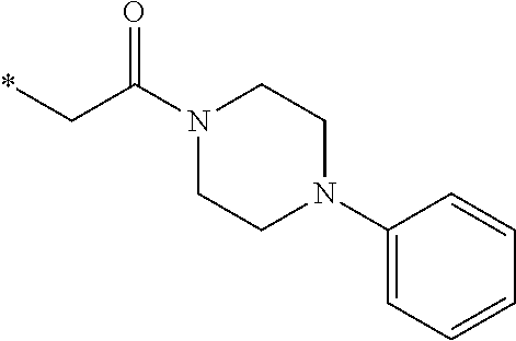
*CC(N1CCN(C2=CC=CC=C2)CC1)=O
